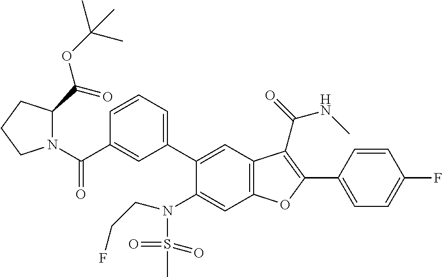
C1=CC(C2=C(C(=O)NC)C3=C(C=C(N(S(=O)(=O)C)CCF)C(C4=CC=CC(C(N5C(C(=O)OC(C)(C)C)CCC5)=O)=C4)=C3)O2)=CC=C1F
